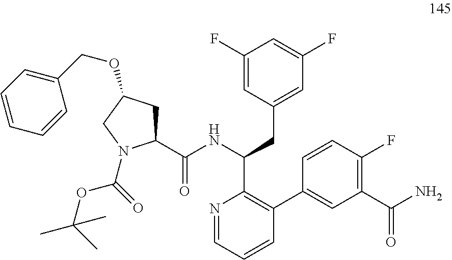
C1(F)=CC(CC(C2=C(C3=CC(C(N)=O)=C(F)C=C3)C=CC=N2)NC(=O)C2CC(OCC3=CC=CC=C3)CN2C(OC(C)(C)C)=O)=CC(F)=C1
